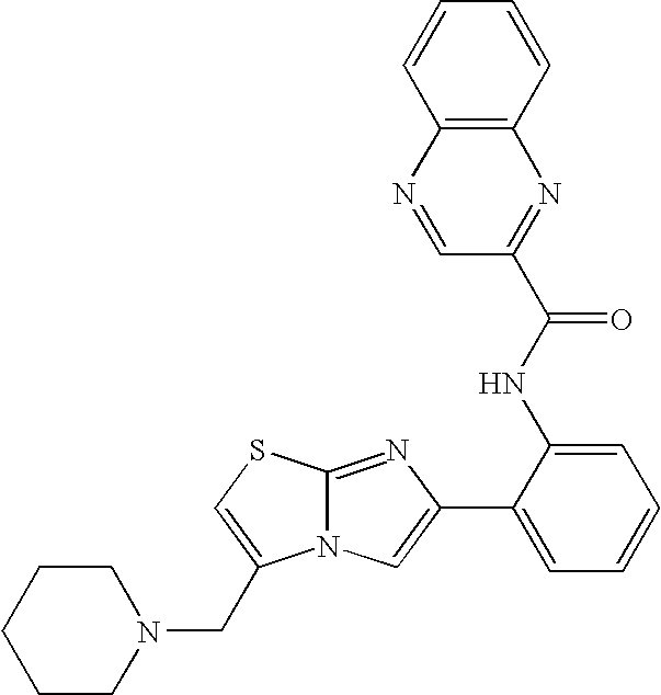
N12C(=NC(C3=CC=CC=C3NC(=O)C3=NC4=C(N=C3)C=CC=C4)=C1)SC=C2CN1CCCCC1
